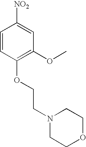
C1=CC(OCCN2CCOCC2)=C(OC)C=C1[NO2]
